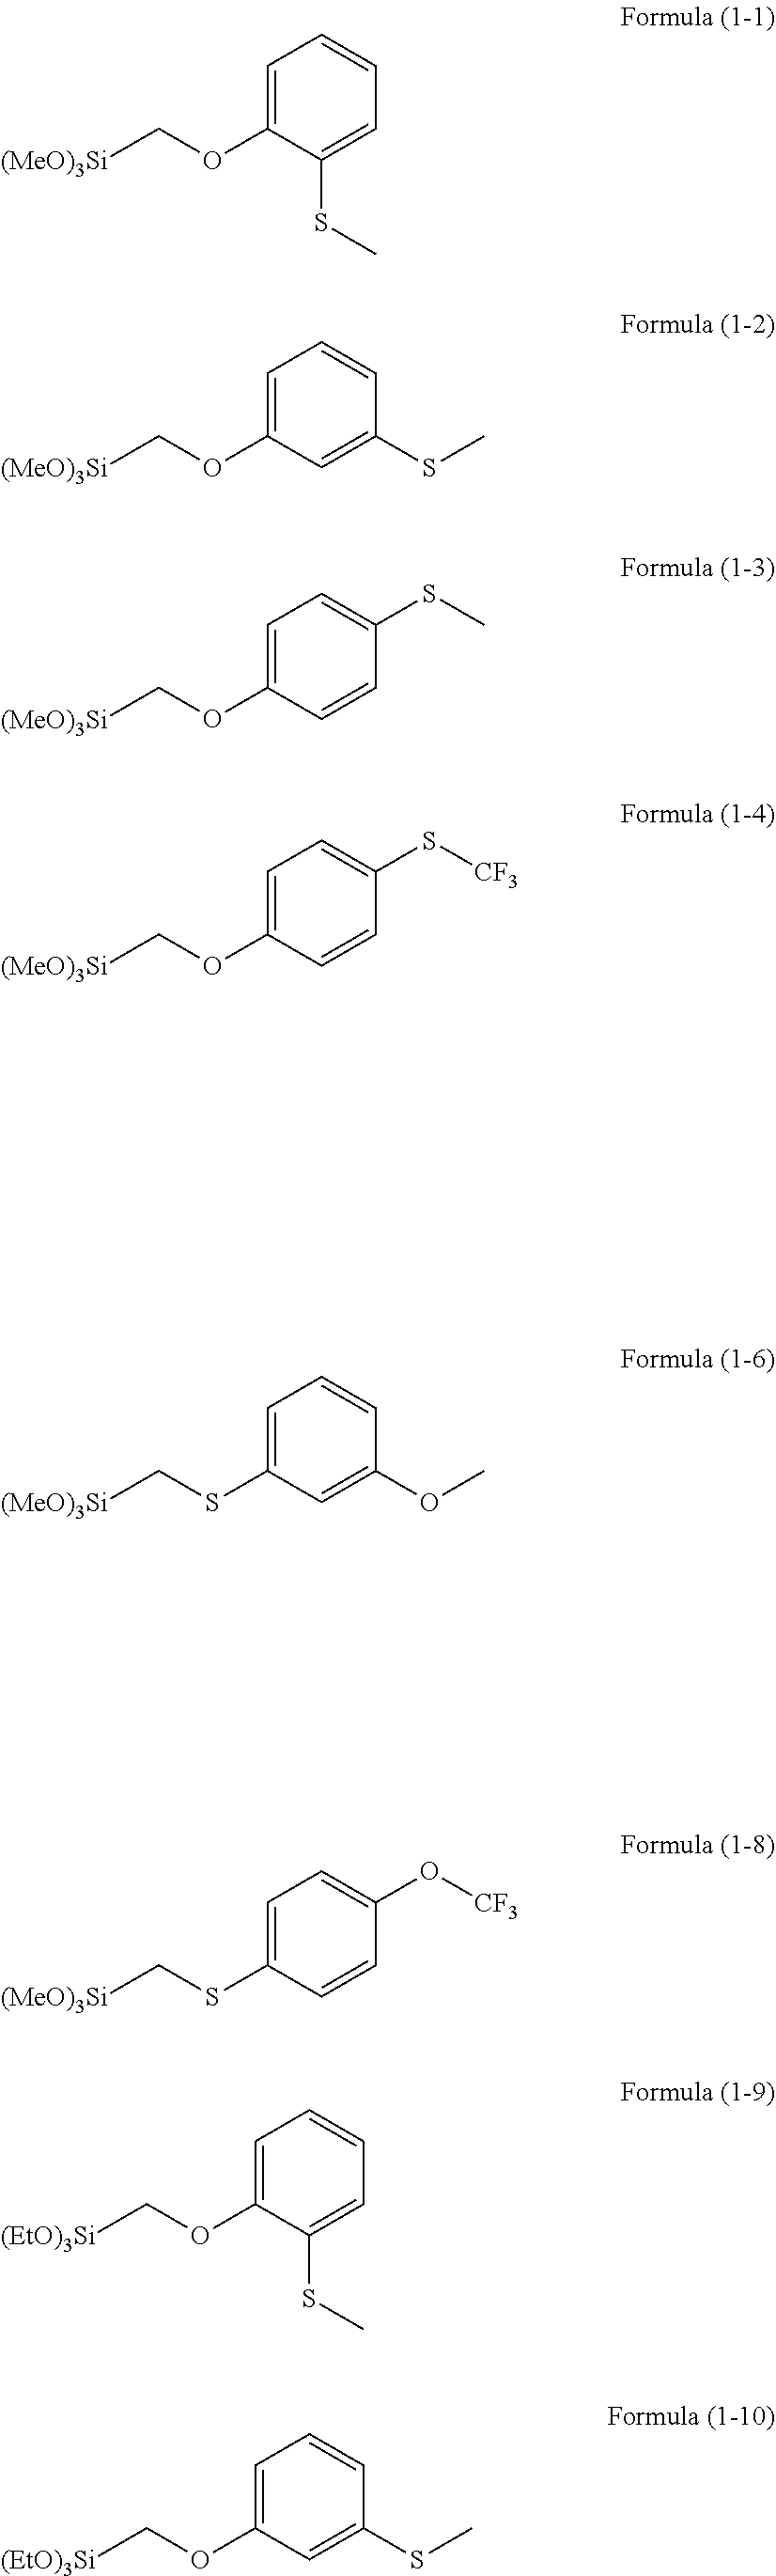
C1=C(OC[(MeO)3Si])C(SC)=CC=C1.C1=C(OC[(MeO)3Si])C=C(SC)C=C1.C1=C(OC[(MeO)3Si])C=CC(SC)=C1.C1=C(OC[(MeO)3Si])C=CC(S[CF3])=C1.C1=C(SC[(MeO)3Si])C=C(OC)C=C1.C1=C(SC[(MeO)3Si])C=CC(O[CF3])=C1.C1=C(OC[(EtO)3Si])C(SC)=CC=C1.C1=C(OC[(EtO)3Si])C=C(SC)C=C1
